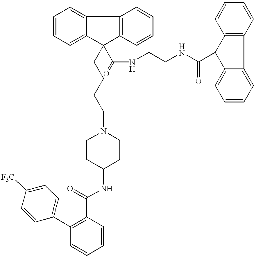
C12=C(C3=CC=CC=C3C1(CCCCN1CCC(NC(C3=C(C4=CC=C([F3C])C=C4)C=CC=C3)=O)CC1)C(=O)NCCNC(C1C3=CC=CC=C3C3=C1C=CC=C3)=O)C=CC=C2
